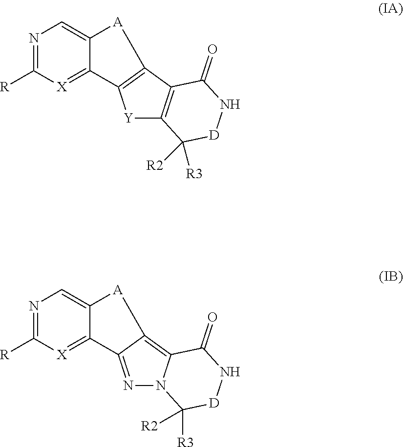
N1=C([R])[X]=C2C(=C1)[A]C1=C2[Y]C2=C1C(=O)N[D]C2([R2])[R3].N1=C([R])[X]=C2C(=C1)[A]C1=C3N(N=C21)C([R2])([R3])[D]NC3=O
